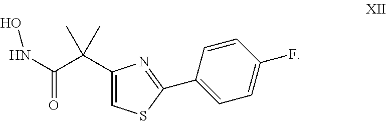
C1(C(C(NO)=O)(C)C)=CSC(C2=CC=C(F)C=C2)=N1
